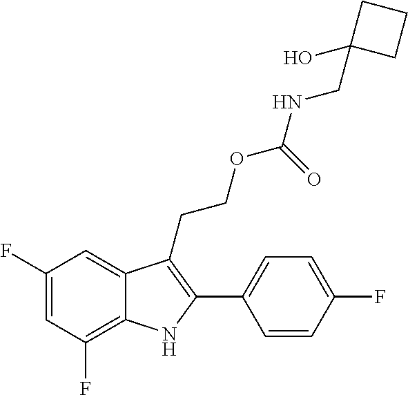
C1(F)=C2C(=CC(F)=C1)C(CCOC(=O)NCC1(O)CCC1)=C(C1=CC=C(F)C=C1)N2
